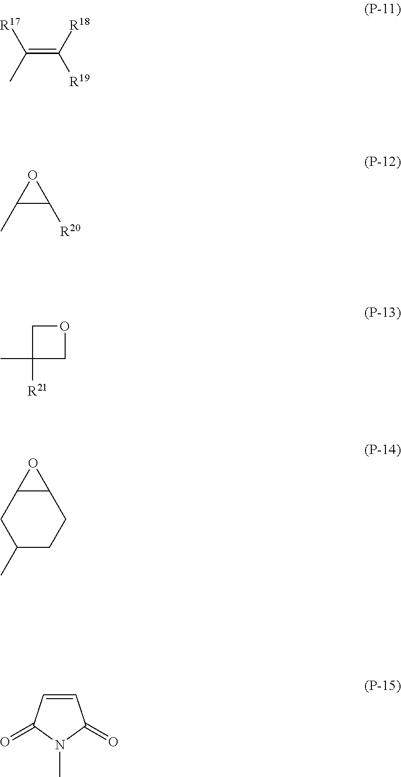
C(=C([R18])[R19])(C)[R17].C1(C)C([R20])O1.C1C([R21])(C)CO1.C1(C)CCC2C(C1)O2.C1=CC(=O)N(C)C1=O
